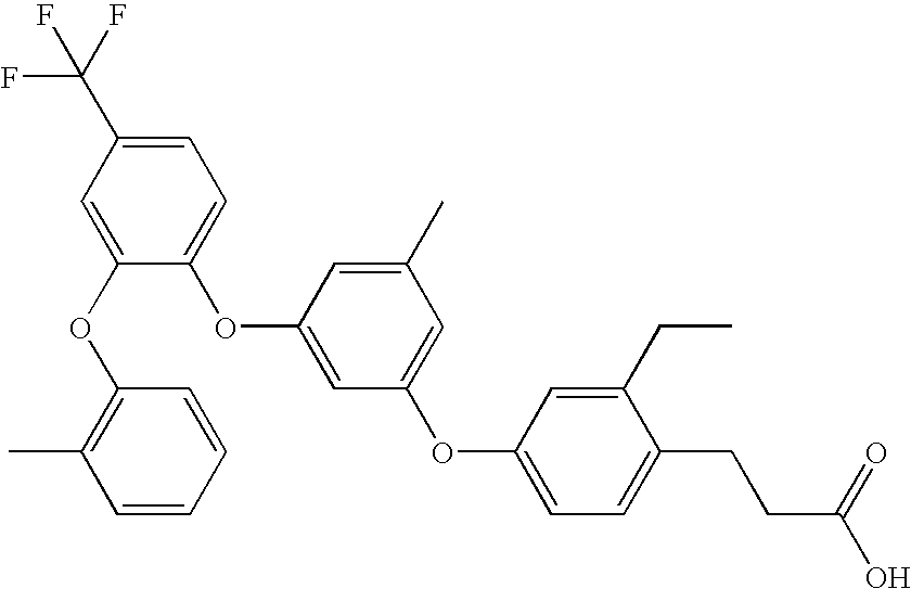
C1=C(OC2=C(C)C=CC=C2)C(OC2=CC(OC3=CC=C(CCC(O)=O)C(CC)=C3)=CC(C)=C2)=CC=C1C(F)(F)F
